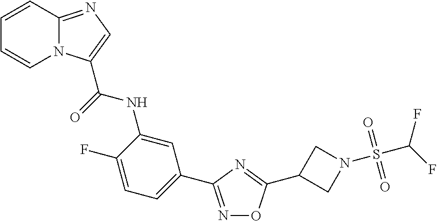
N1=C(C2=CC=C(F)C(NC(=O)C3=CN=C4N3C=CC=C4)=C2)N=C(C2CN(S(C(F)F)(=O)=O)C2)O1
